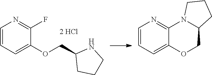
C1=CC=C(OCC2CCCN2)C(F)=N1.C1=CC=C2C(=N1)N1C(CO2)CCC1
